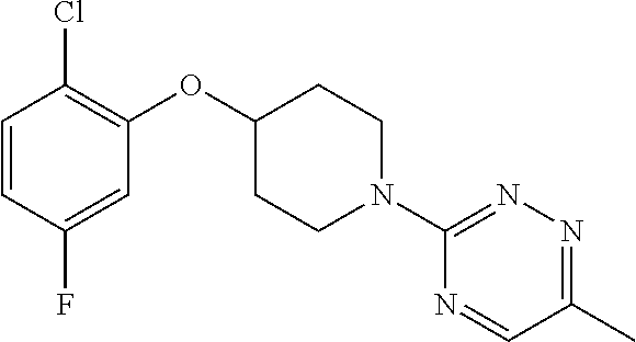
C1=CC(F)=CC(OC2CCN(C3=NN=C(C)C=N3)CC2)=C1Cl
